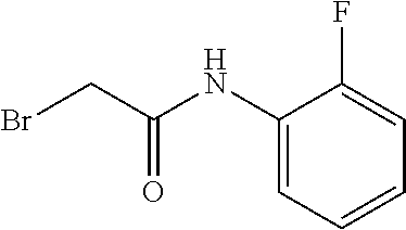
C1(NC(CBr)=O)=CC=CC=C1F
